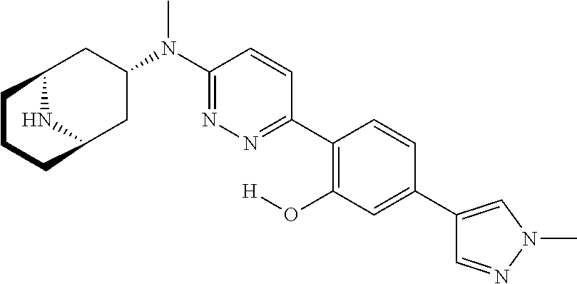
C12NC(CC(N(C3=NN=C(C4=C(O[H])C=C(C5=CN(C)N=C5)C=C4)C=C3)C)C1)CCC2
